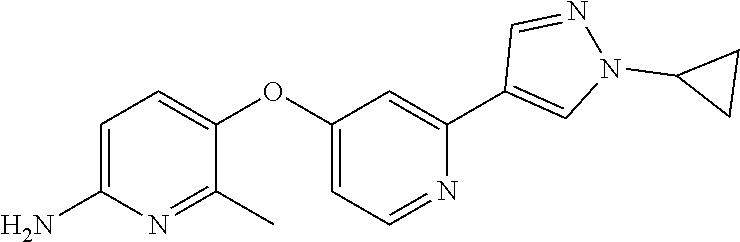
C1=C(N)N=C(C)C(OC2=CC=NC(C3=CN(C4CC4)N=C3)=C2)=C1
